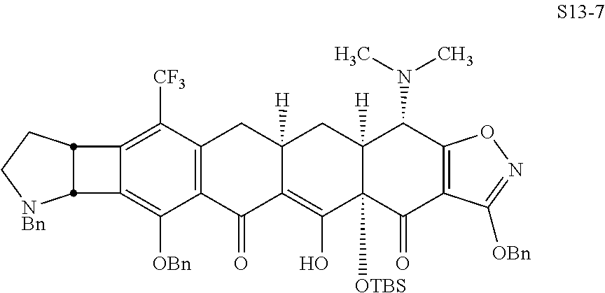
C12=C([OBn])C3=C(C([CF3])=C1C1CC[NBn]C21)CC1([H])CC2([H])C(N(C)C)C4=C(C(=O)C2([OTBS])C(O)=C1C3=O)C([OBn])=NO4
